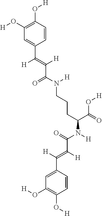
C1(O[H])=C(O[H])C=CC(C(=C([H])C(N([H])CCCC(N([H])C(=O)C([H])=C([H])C2=CC(O[H])=C(O[H])C=C2)C(=O)O[H])=O)[H])=C1
